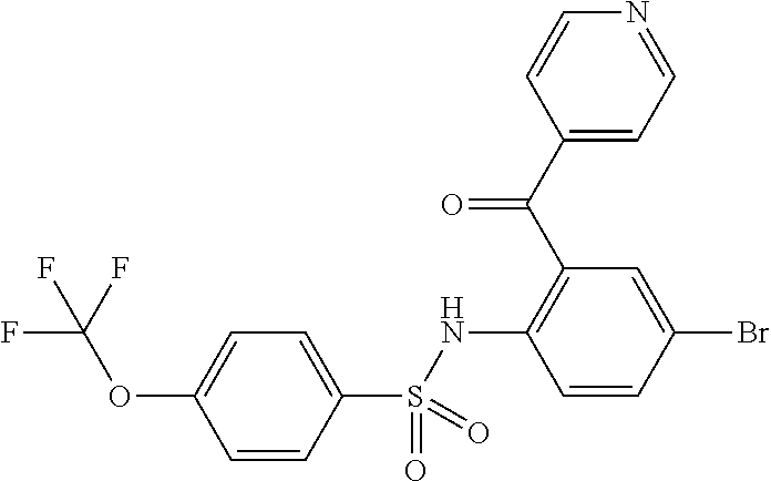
C1=CC(S(NC2=C(C(C3=CC=NC=C3)=O)C=C(Br)C=C2)(=O)=O)=CC=C1OC(F)(F)F
